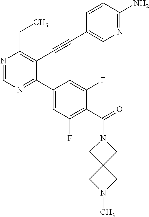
N1=CN=C(C2=CC(F)=C(C(=O)N3CC4(C3)CN(C)C4)C(F)=C2)C(C#CC2=CN=C(N)C=C2)=C1CC
